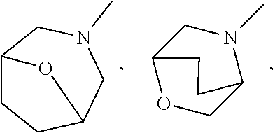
C12CCC(CN(C)C1)O2.C12OCC(N(C)C1)CC2
